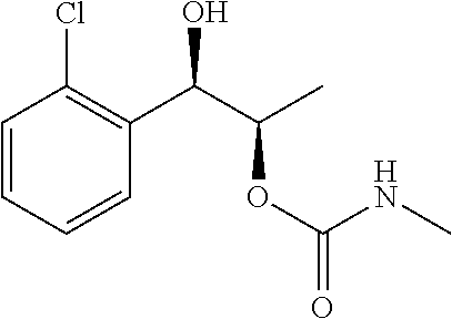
C1=CC(Cl)=C(C(C(C)OC(=O)NC)O)C=C1
